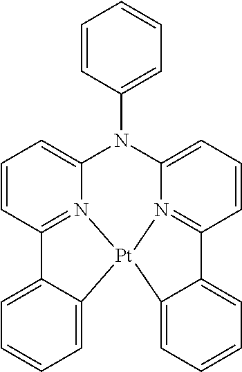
C1=CC2=N3C(=C1)N(C1=CC=CC=C1)C1=CC=CC4=N1[Pt]3(C1=CC=CC=C21)C1=CC=CC=C41
